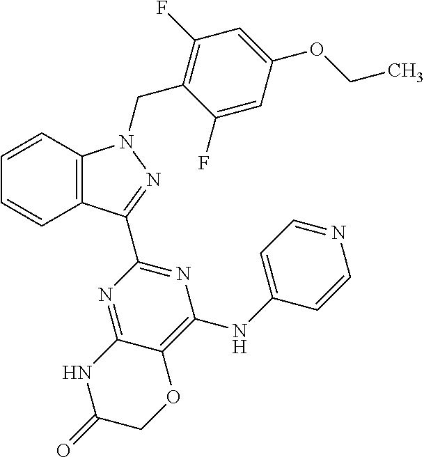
C1=CC2=C(C=C1)C(C1=NC(NC3=CC=NC=C3)=C3C(=N1)NC(=O)CO3)=NN2CC1=C(F)C=C(OCC)C=C1F
